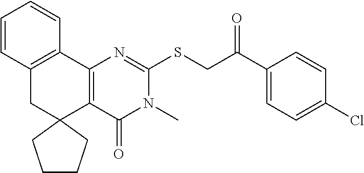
C12=C(C3=C(CC14CCCC4)C=CC=C3)N=C(SCC(C1=CC=C(Cl)C=C1)=O)N(C)C2=O
